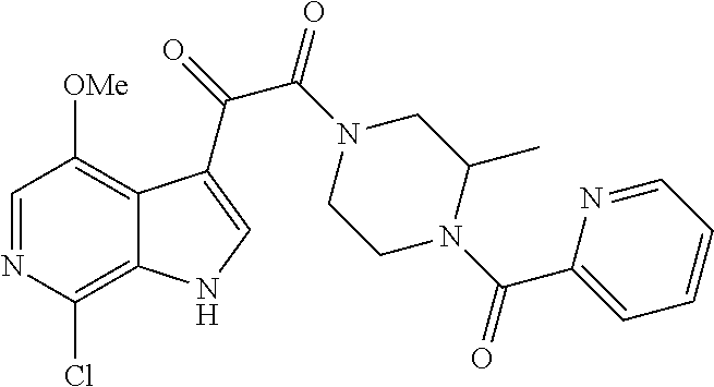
C1=NC(Cl)=C2C(=C1[OMe])C(C(=O)C(N1CCN(C(=O)C3=CC=CC=N3)C(C)C1)=O)=CN2
